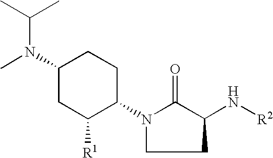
C1C(N[R2])C(=O)N(C2CCC(N(C)C(C)C)CC2[R1])C1
